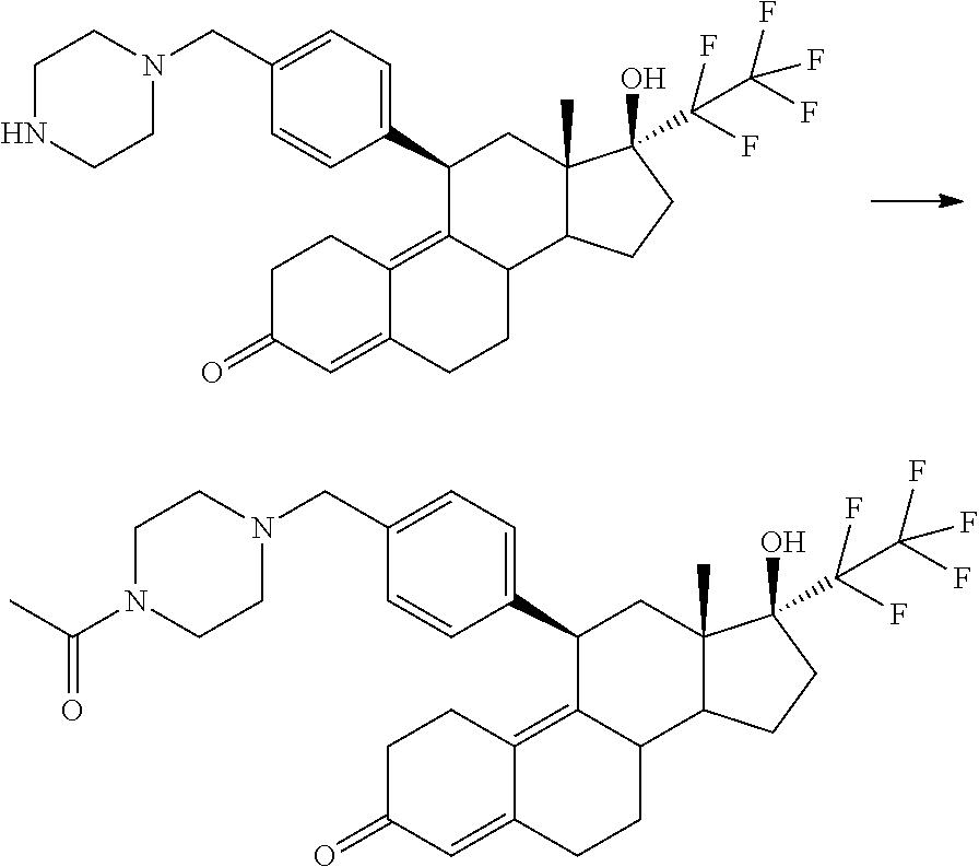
C1C(=O)C=C2C(=C3C(CC2)C2C(C)(CC3C3=CC=C(CN4CCNCC4)C=C3)C(O)(C(C(F)(F)F)(F)F)CC2)C1.C1C(=O)C=C2C(=C3C(CC2)C2C(C)(CC3C3=CC=C(CN4CCN(C(C)=O)CC4)C=C3)C(O)(C(C(F)(F)F)(F)F)CC2)C1
